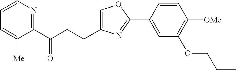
C1=C(CCC(C2=NC=CC=C2[Me])=O)N=C(C2=CC(OCCC)=C([OMe])C=C2)O1
